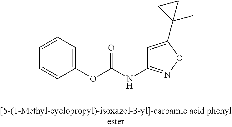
C1=CC=C(OC(NC2=NOC(C3(C)CC3)=C2)=O)C=C1
